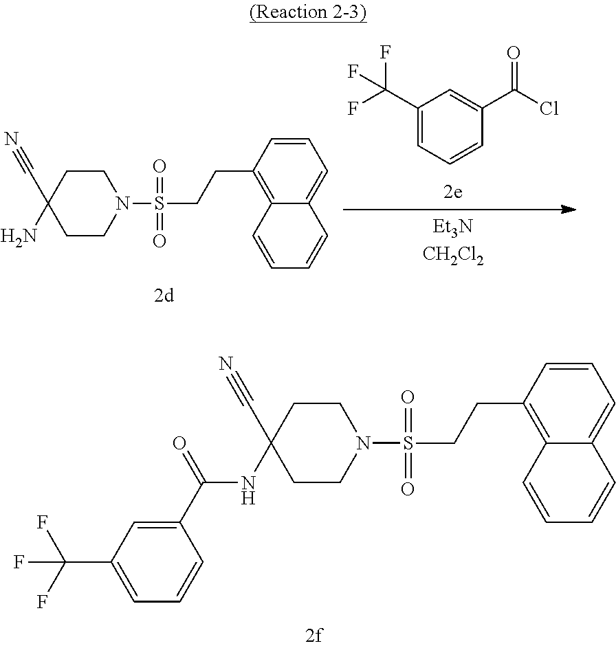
C1(C(F)(F)F)=CC=CC(C(=O)Cl)=C1.C1CC(N)(C#N)CCN1S(CCC1=C2C(=CC=C1)C=CC=C2)(=O)=O.C1CC(NC(C2=CC(C(F)(F)F)=CC=C2)=O)(C#N)CCN1S(CCC1=C2C(=CC=C1)C=CC=C2)(=O)=O
